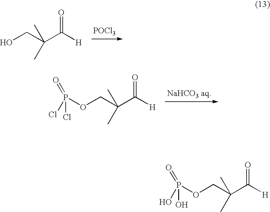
OCC(C([H])=O)(C)C.[POCl3].O(CC(C([H])=O)(C)C)P(Cl)(=O)Cl.O(CC(C([H])=O)(C)C)P(O)(=O)O
